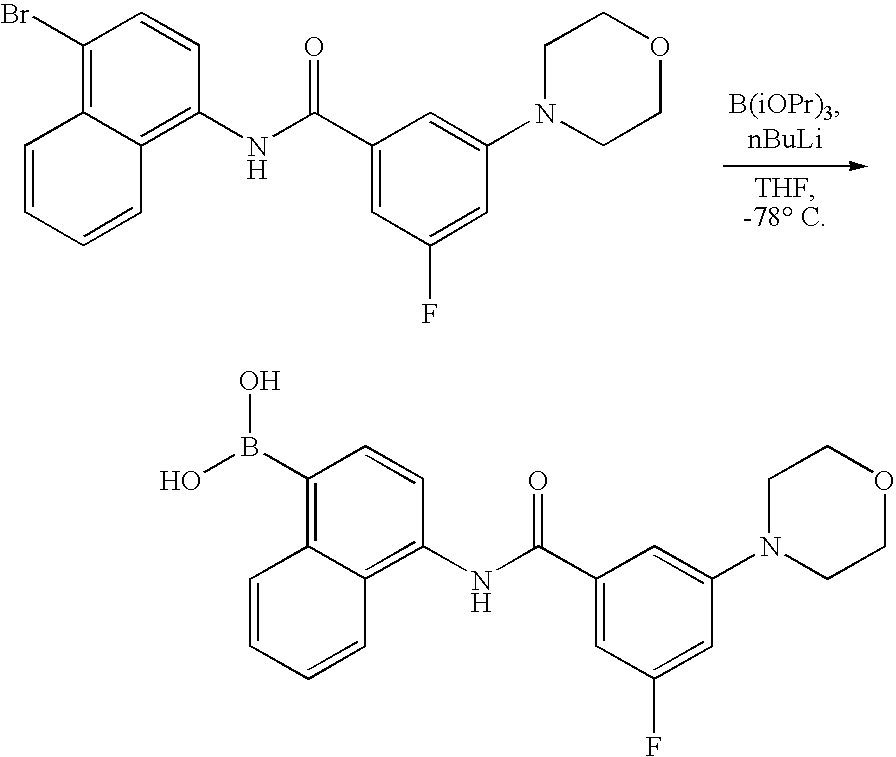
C1(Br)=C2C(=C(NC(C3=CC(F)=CC(N4CCOCC4)=C3)=O)C=C1)C=CC=C2.C1(B(O)O)=C2C(=C(NC(C3=CC(F)=CC(N4CCOCC4)=C3)=O)C=C1)C=CC=C2
